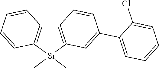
C12=C([Si](C)(C)C3=C1C=CC(C1=CC=CC=C1Cl)=C3)C=CC=C2
